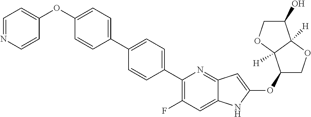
C1(OC2=CC3=NC(C4=CC=C(C5=CC=C(OC6=CC=NC=C6)C=C5)C=C4)=C(F)C=C3N2)COC2([H])C1([H])OCC2O
